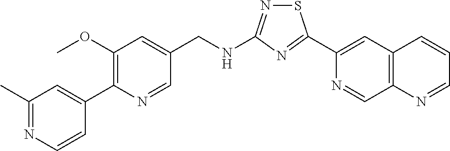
C1(C2=NC(NCC3=CC(OC)=C(C4=CC(C)=NC=C4)N=C3)=NS2)=CC2=C(C=N1)N=CC=C2
